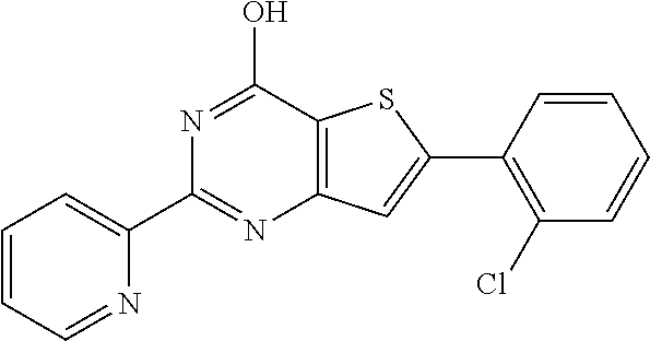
C1(C2=CC=CC=N2)=NC2=C(C(O)=N1)SC(C1=C(Cl)C=CC=C1)=C2
